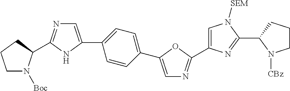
C1=C(C2=CC=C(C3=CN=C(C4N([Boc])CCC4)N3)C=C2)OC(C2=CN([SEM])C(C3N([CBz])CCC3)=N2)=N1
